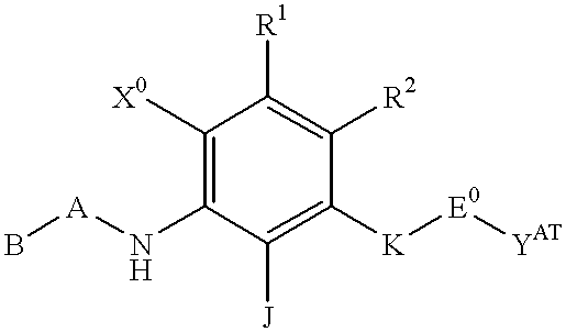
C1([X0])=C(N[A]B)C([J])=C([K][E0][YAT])C([R2])=C1[R1]
